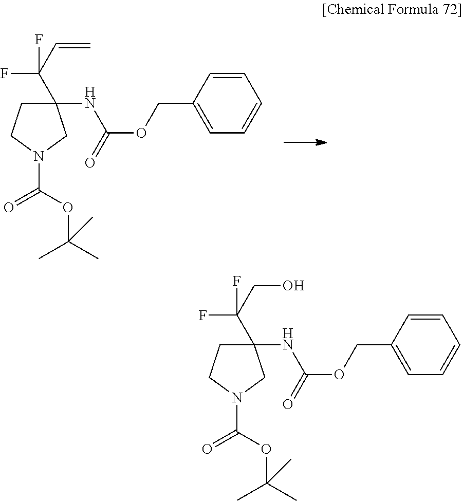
C1(NC(=O)OCC2=CC=CC=C2)(C(C=C)(F)F)CCN(C(OC(C)(C)C)=O)C1.C1(NC(=O)OCC2=CC=CC=C2)(C(CO)(F)F)CCN(C(OC(C)(C)C)=O)C1
